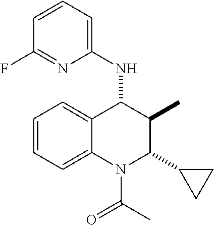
C1=CC=C2C(=C1)C(NC1=CC=CC(F)=N1)C(C)C(C1CC1)N2C(C)=O
